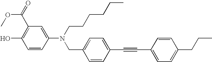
C(OC)(C1=C(O)C=CC(N(CC2=CC=C(C#CC3=CC=C(CCC)C=C3)C=C2)CCCCCC)=C1)=O
